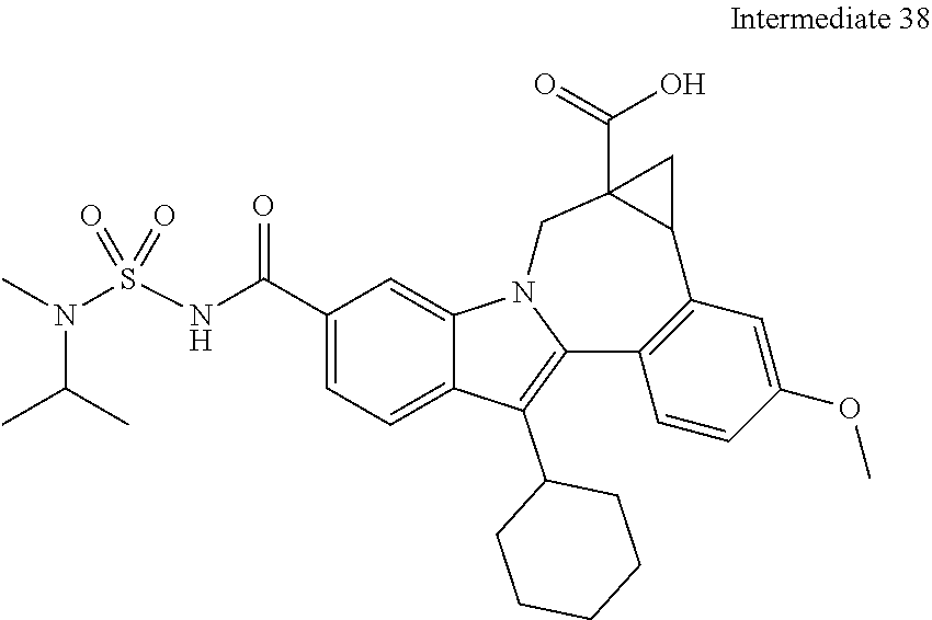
C1(C(NS(N(C)C(C)C)(=O)=O)=O)=CC=C2C(=C1)N1C(=C2C2CCCCC2)C2=C(C=C(OC)C=C2)C2CC2(C(O)=O)C1
